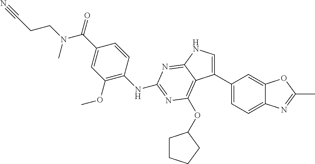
C(CN(C(C1=CC(OC)=C(NC2=NC(OC3CCCC3)=C3C(C4=CC=C5C(=C4)OC(C)=N5)=CNC3=N2)C=C1)=O)C)C#N
